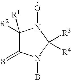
C1([R2])([R1])C(=S)N(B)C([R3])([R4])N1O
